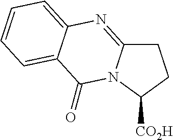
C1C2=NC3=CC=CC=C3C(=O)N2C([CO2H])C1
